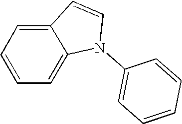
C1=CN(C2=CC=CC=C2)C2=CC=CC=C12
